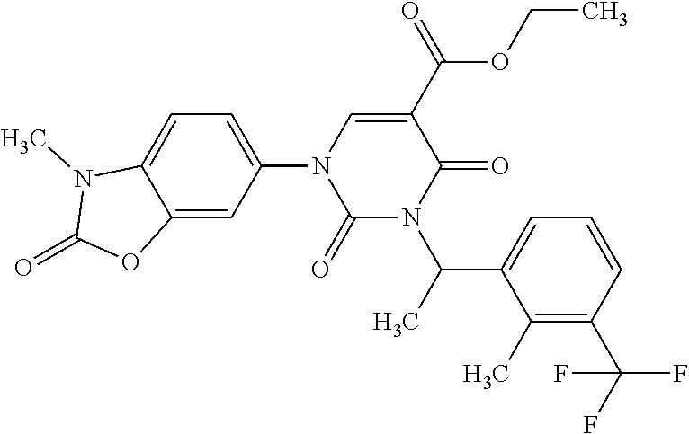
C12=CC=C(N3C(=O)N(C(C4=CC=CC(C(F)(F)F)=C4C)C)C(=O)C(C(OCC)=O)=C3)C=C1OC(=O)N2C
